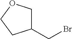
C1(CBr)COCC1
